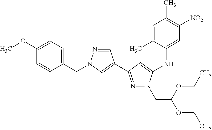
C1=C(OC)C=CC(CN2N=CC(C3=NN(CC(OCC)OCC)C(NC4=CC([NO2])=C(C)C=C4C)=C3)=C2)=C1
